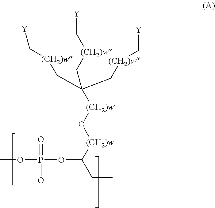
COP(=O)(O)OC(CC)[(CH2)w]O[(CH2)w]C(C[(CH2)w]C[Y])(C[(CH2)w]C[Y])C[(CH2)w]C[Y]
